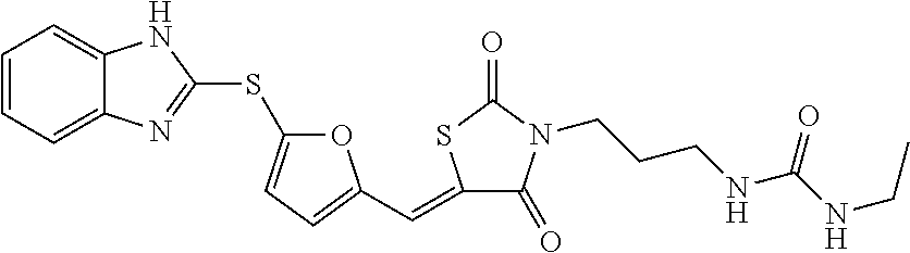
C1=CC=C2C(=C1)NC(SC1=CC=C(C=C3SC(=O)N(CCCNC(NCC)=O)C3=O)O1)=N2
